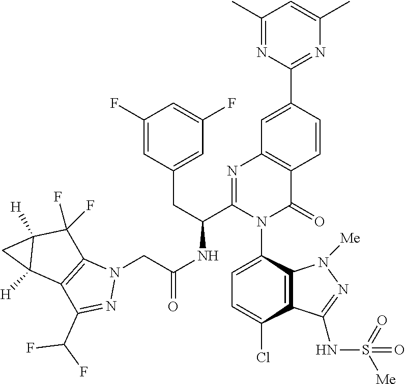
C1(F)=CC(CC(C2=NC3=C(C(=O)N2C2=CC=C(Cl)C4=C2N([Me])N=C4NS(=O)(=O)[Me])C=CC(C2=NC(C)=CC(C)=N2)=C3)NC(CN2C3=C(C(C(F)F)=N2)C2([H])C([H])(C3(F)F)C2)=O)=CC(F)=C1
